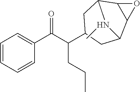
C1=CC=CC(C(C(CCC)C2CC3C4OC4C(C2)N3C)=O)=C1
